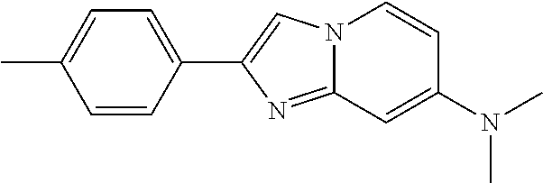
C1=CC(C2=CN3C(=N2)C=C(N(C)C)C=C3)=CC=C1C
